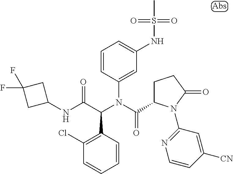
C1(N(C(C2CCC(=O)N2C2=NC=CC([CN])=C2)=O)C(C(NC2CC(F)(F)C2)=O)C2=C(Cl)C=CC=C2)=CC(NS(C)(=O)=O)=CC=C1
